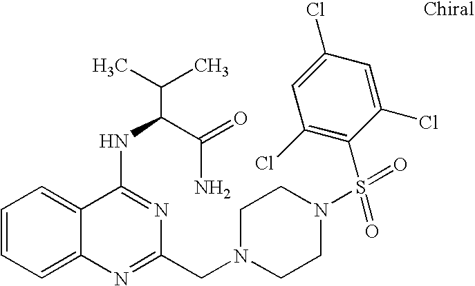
C1=CC=C2C(=C1)C(NC(C(N)=O)C(C)C)=NC(CN1CCN(S(=O)(=O)C3=C(Cl)C=C(Cl)C=C3Cl)CC1)=N2
